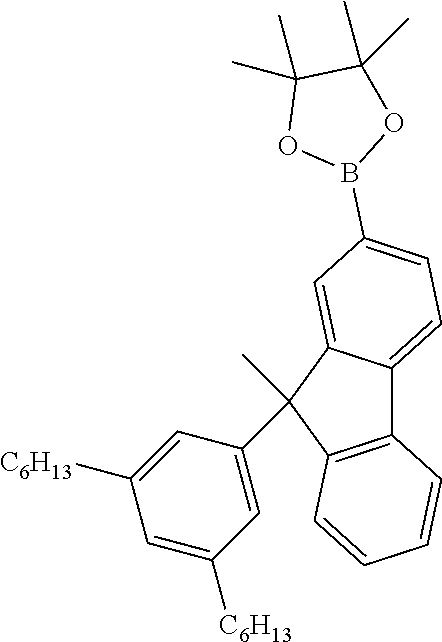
C12=C(C(C3=CC([C6H13])=CC([C6H13])=C3)(C)C3=CC(B4OC(C)(C)C(C)(C)O4)=CC=C13)C=CC=C2
